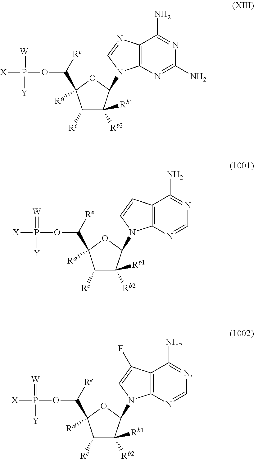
C1([Rc])C([Rb2])([Rb1])C(N2C3=C(C=C2)C(N)=NC=N3)OC1(C([Re])OP([X])(=[W])[Y])[Rd].C1([Rc])C([Rb2])([Rb1])C(N2C3=C(N=C2)C(N)=NC(N)=N3)OC1(C([Re])OP([X])(=[W])[Y])[Rd].C1([Rc])C([Rb2])([Rb1])C(N2C3=C(C(F)=C2)C(N)=NC=N3)OC1(C([Re])OP([X])(=[W])[Y])[Rd]
